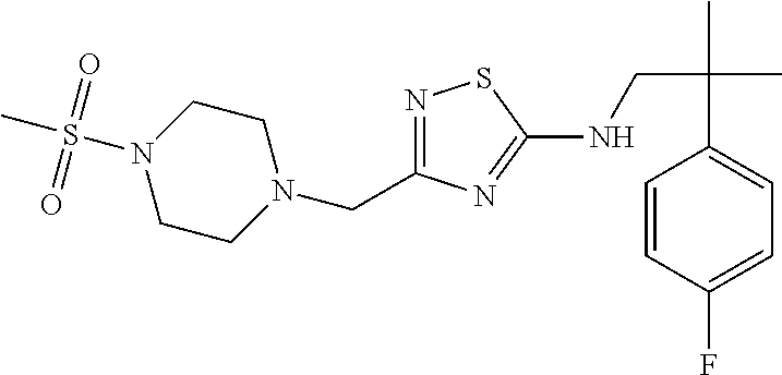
N1=C(CN2CCN(S(=O)(=O)C)CC2)N=C(NCC(C)(C)C2=CC=C(F)C=C2)S1
